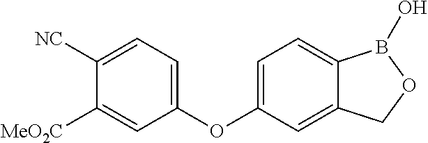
C1(OC2=CC=C3C(=C2)COB3O)=CC=C([NC])C([MeO2C])=C1
